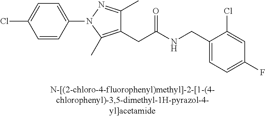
C1=C(F)C=C(Cl)C(CNC(CC2=C(C)N(C3=CC=C(Cl)C=C3)N=C2C)=O)=C1
